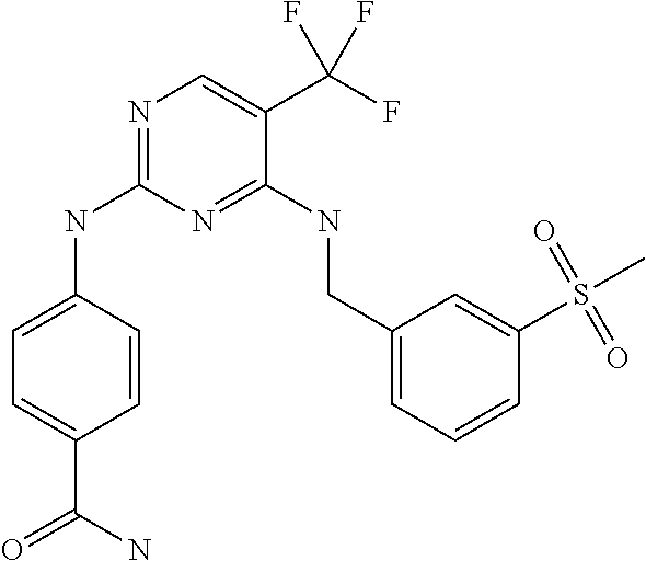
C1=CC(NC2=NC=C(C(F)(F)F)C(NCC3=CC=CC(S(=O)(=O)C)=C3)=N2)=CC=C1C(=O)N
